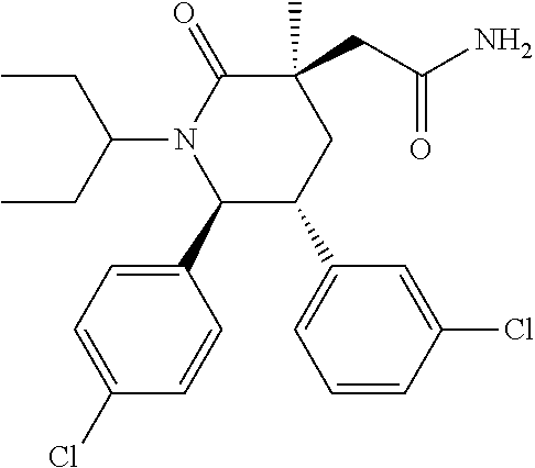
C(CC1(C)C(=O)N(C(CC)CC)C(C2=CC=C(Cl)C=C2)C(C2=CC=CC(Cl)=C2)C1)(N)=O
